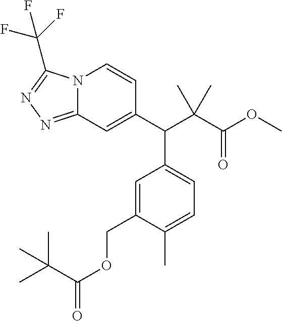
N12C(=NN=C1C(F)(F)F)C=C(C(C(C(OC)=O)(C)C)C1=CC=C(C)C(COC(=O)C(C)(C)C)=C1)C=C2
